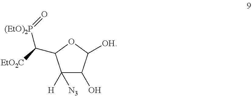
C1([N3])([H])C(O)C([OH])OC1C([(EtO)2P]=O)[EtO2C]
